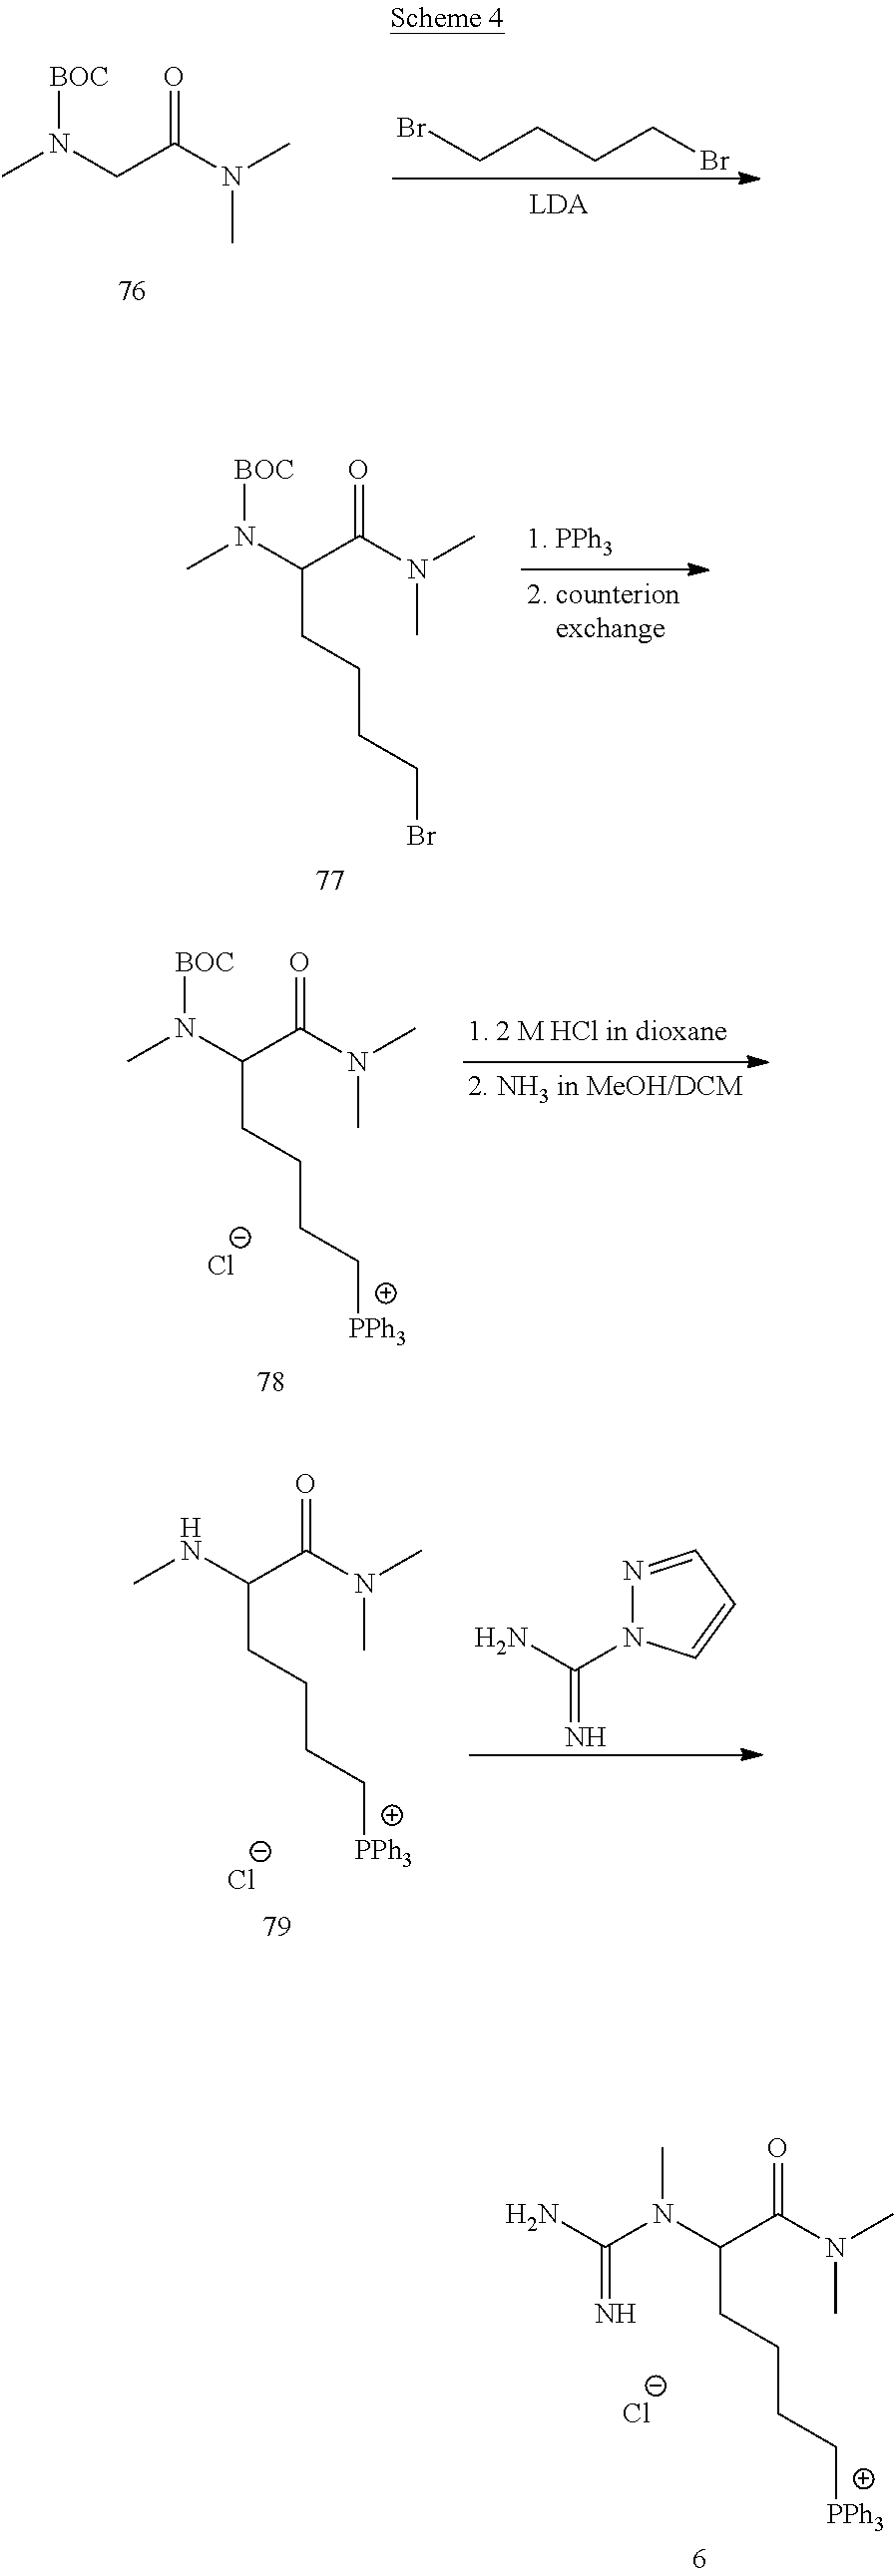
CN(CC(N(C)C)=O)[BOC].BrCCCCBr.[Cl-].C(N(C(C(N(C)C)=O)CCCC[PPh3])C)(N)=N.CN(C(C(N(C)C)=O)CCCCBr)[BOC].[Cl-].CN(C(C(N(C)C)=O)CCCC[PPh3])[BOC].NC(N1N=CC=C1)=N.[Cl-].CNC(C(N(C)C)=O)CCCC[PPh3]
